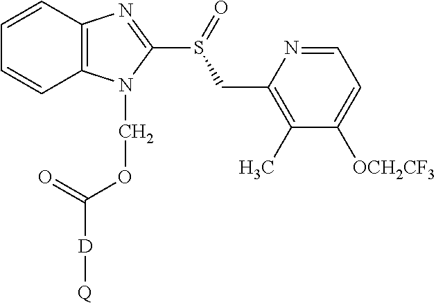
C12=C(C=CC=C1)N=C(S(=O)CC1=C(C)C([OCH2CF3])=CC=N1)N2COC([D][Q])=O
